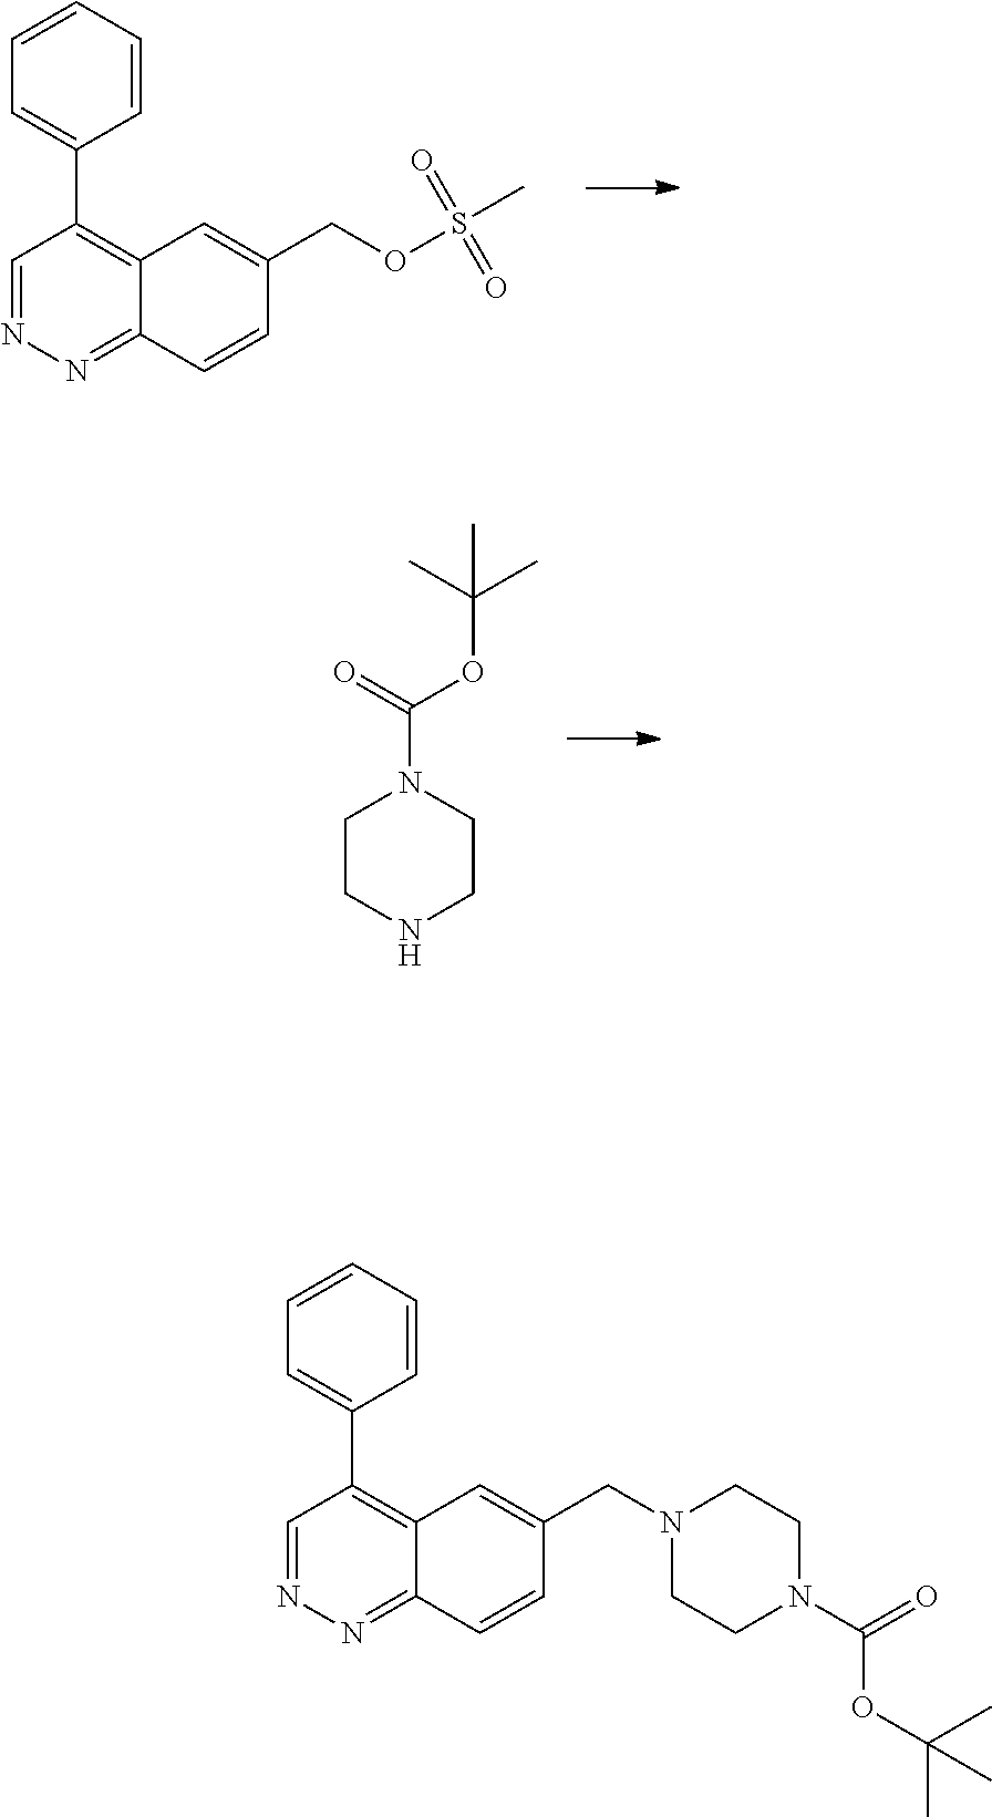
C1CN(C(OC(C)(C)C)=O)CCN1.C12=NN=CC(C3=CC=CC=C3)=C1C=C(COS(=O)(=O)C)C=C2.C12=NN=CC(C3=CC=CC=C3)=C1C=C(CN1CCN(C(=O)OC(C)(C)C)CC1)C=C2
